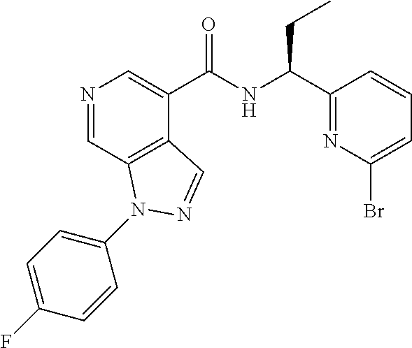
N1=CC2=C(C(C(NC(C3=NC(Br)=CC=C3)CC)=O)=C1)C=NN2C1=CC=C(F)C=C1
